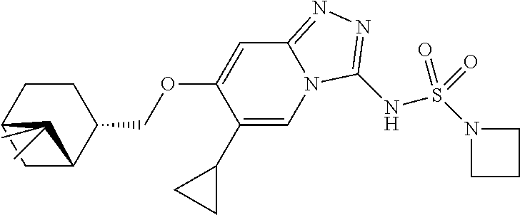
N(S(N1CCC1)(=O)=O)C1=NN=C2N1C=C(C1CC1)C(OCC1CCC3CC1C3(C)C)=C2
